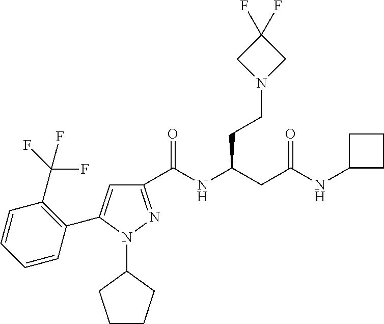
C1(C(NC(CC(NC2CCC2)=O)CCN2CC(F)(F)C2)=O)=NN(C2CCCC2)C(C2=C(C(F)(F)F)C=CC=C2)=C1
